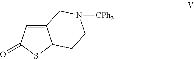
C12=CC(=O)SC1CCN([CPh3])C2
